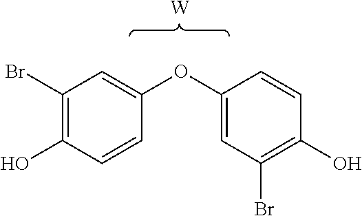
C1(Br)=C(O)C=CC(OC2=CC(Br)=C(O)C=C2)=C1.[W]
